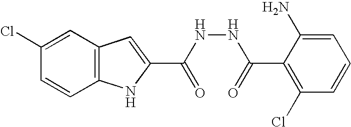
C12=C(C=C(Cl)C=C1)C=C(C(NNC(C1=C(Cl)C=CC=C1N)=O)=O)N2
